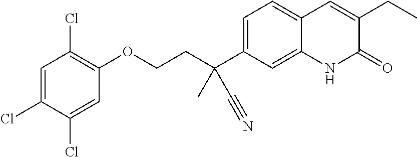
C(COC1=C(Cl)C=C(Cl)C(Cl)=C1)C(C1=CC=C2C(=C1)NC(=O)C(CC)=C2)(C)C#N
